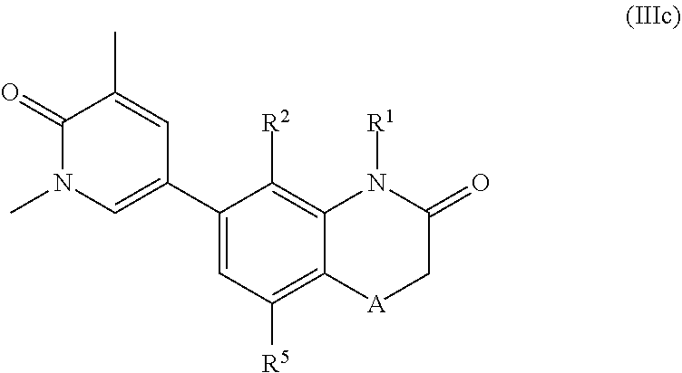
C1(C2=CN(C)C(=O)C(C)=C2)=CC([R5])=C2C(=C1[R2])N([R1])C(=O)C[A]2
